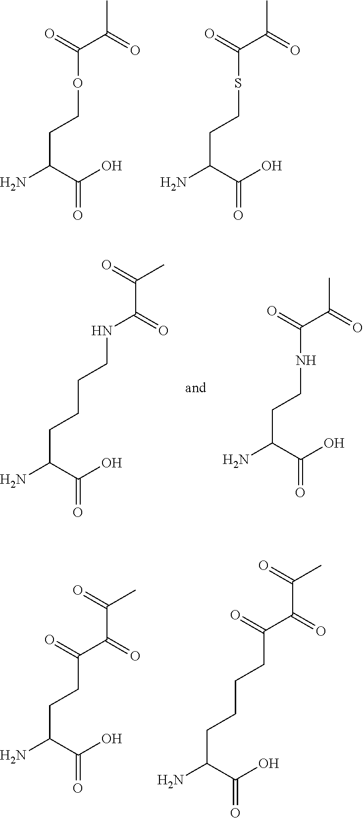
NC(C(O)=O)CCOC(C(C)=O)=O.NC(C(O)=O)CCSC(C(C)=O)=O.NC(C(O)=O)CCCCNC(C(=O)C)=O.NC(C(O)=O)CCNC(C(C)=O)=O.NC(C(O)=O)CCC(C(C(=O)C)=O)=O.C(C(C(C(=O)C)=O)=O)CCCC(N)C(O)=O
